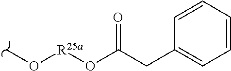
CO[R25a]OC(CC1=CC=CC=C1)=O
